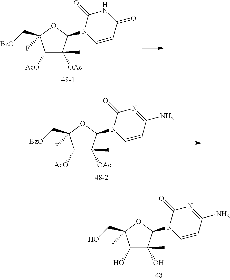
C1(O)C(O)(C)C(N2C=CC(N)=NC2=O)OC1(CO)F.C1([AcO])C([OAc])(C)C(N2C=CC(=O)NC2=O)OC1(C[BzO])F.C1([AcO])C([OAc])(C)C(N2C=CC(N)=NC2=O)OC1(C[BzO])F
